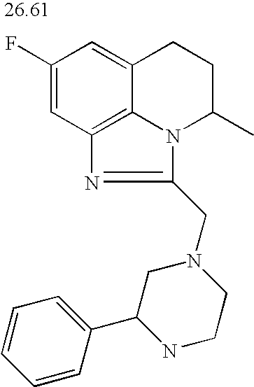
C1(F)=CC2=C3C(=C1)CCC(C)N3C(CN1CC(C3=CC=CC=C3)NCC1)=N2
